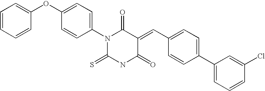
C1=CC=CC(OC2=CC=C(N3C(=S)NC(=O)C(=CC4=CC=C(C5=CC=CC(Cl)=C5)C=C4)C3=O)C=C2)=C1
